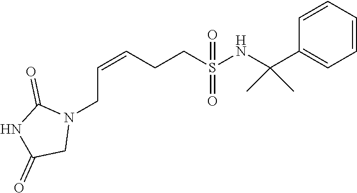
C(=CCCS(=O)(=O)NC(C1=CC=CC=C1)(C)C)CN1C(=O)NC(=O)C1
